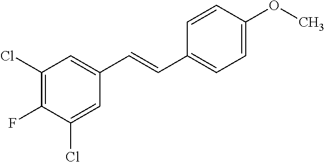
C1(F)=C(Cl)C=C(C=CC2=CC=C(OC)C=C2)C=C1Cl
